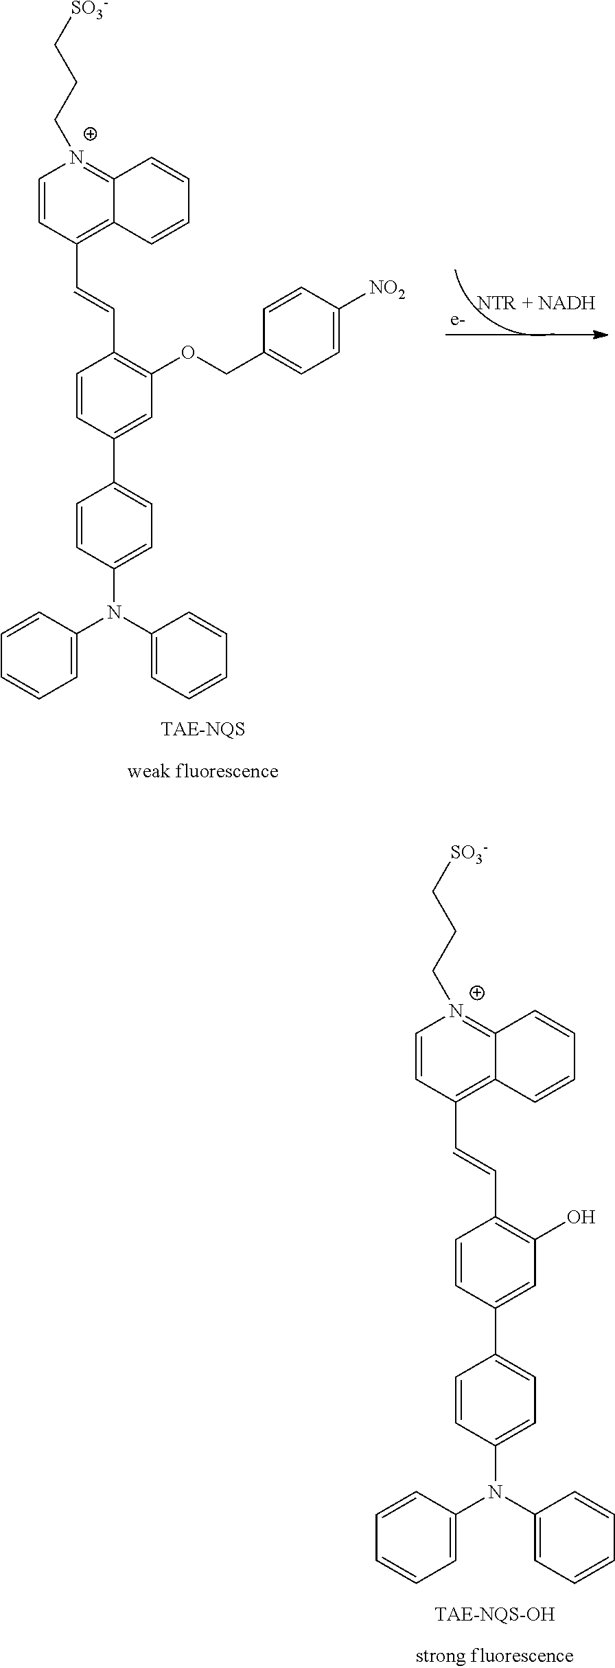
C1=C(N(C2=CC=CC=C2)C2=CC=C(C3=CC(O)=C(C=CC4=C5C(=[N+](CCC[SO3-])C=C4)C=CC=C5)C=C3)C=C2)C=CC=C1.C1=C(N(C2=CC=CC=C2)C2=CC=C(C3=CC(OCC4=CC=C([NO2])C=C4)=C(C=CC4=C5C(=[N+](CCC[SO3-])C=C4)C=CC=C5)C=C3)C=C2)C=CC=C1
